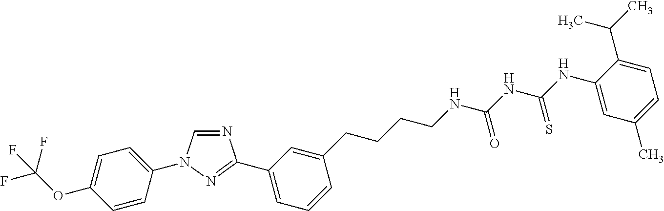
C1=CC(N2C=NC(C3=CC=CC(CCCCNC(NC(NC4=CC(C)=CC=C4C(C)C)=S)=O)=C3)=N2)=CC=C1OC(F)(F)F
